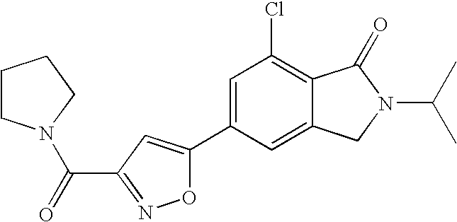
C1=C(C2=CC(C(=O)N3CCCC3)=NO2)C=C2C(=C1Cl)C(=O)N(C(C)C)C2
